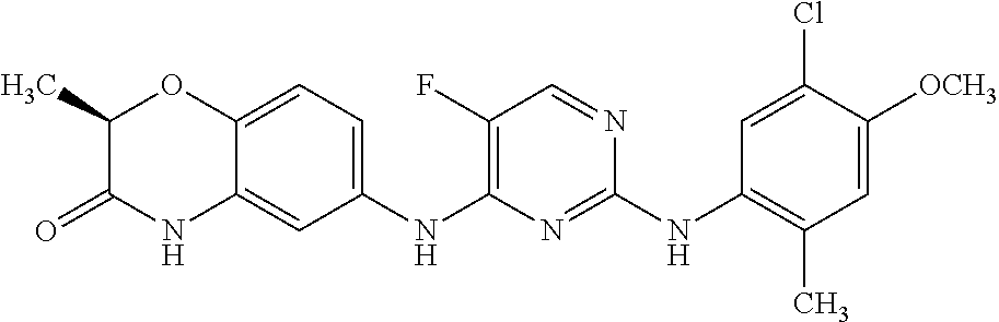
C1=C([OCH3])C(Cl)=CC(NC2=NC(NC3=CC=C4C(=C3)NC(=O)C(C)O4)=C(F)C=N2)=C1C
